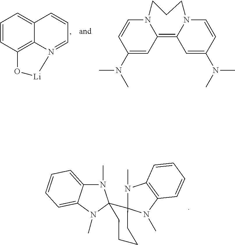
C1=CC2=C3C(=C1)C=CC=N3[Li]O2.C1(N(C)C)=CC2=C3N(C=CC(N(C)C)=C3)CCCN2C=C1.N1(C)C2=CC=CC=C2N(C)C12C1(N(C)C3=C(N1C)C=CC=C3)CCCC2
